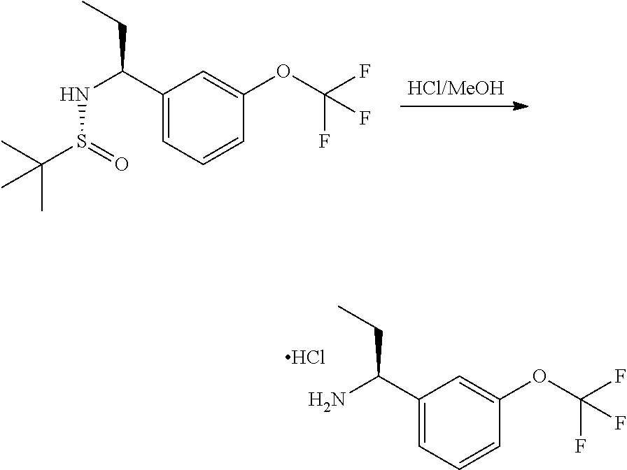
C1(C(NS(C(C)(C)C)=O)CC)=CC=CC(OC(F)(F)F)=C1.C1(C(N)CC)=CC=CC(OC(F)(F)F)=C1.Cl
